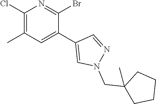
C1(Cl)=C(C)C=C(C2=CN(CC3(C)CCCC3)N=C2)C(Br)=N1
